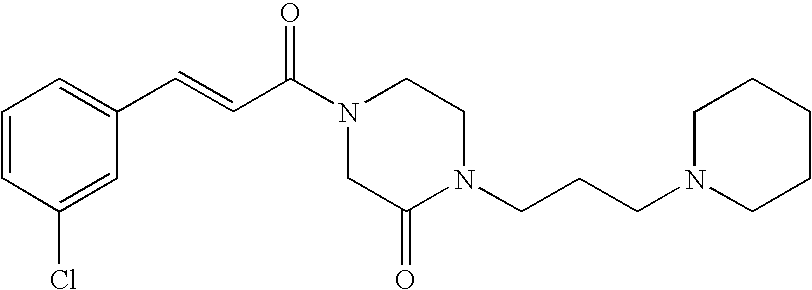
C1=CC(Cl)=CC(C=CC(N2CCN(CCCN3CCCCC3)C(=O)C2)=O)=C1
